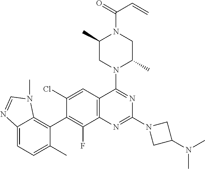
C12=C(C=C(Cl)C(C3=C4C(=CC=C3C)N=CN4C)=C1F)C(N1C(C)CN(C(=O)C=C)C(C)C1)=NC(N1CC(N(C)C)C1)=N2
